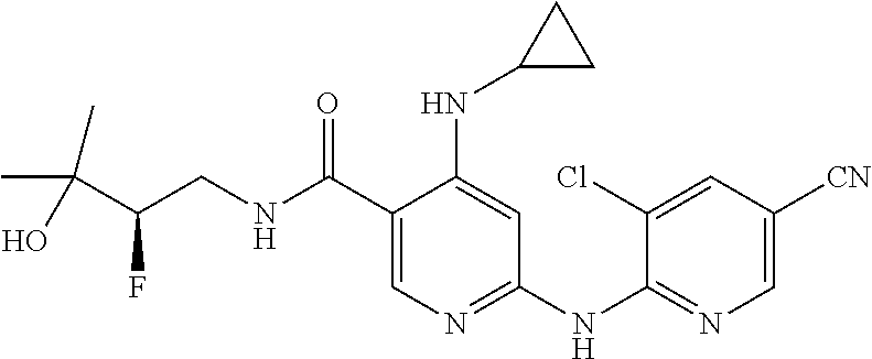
C1(C(NCC(C(C)(C)O)F)=O)=CN=C(NC2=NC=C([CN])C=C2Cl)C=C1NC1CC1
